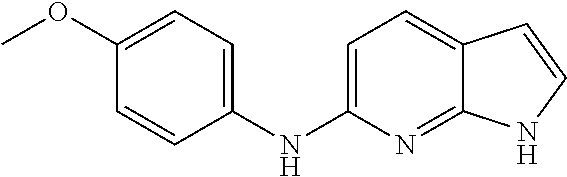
C1(OC)=CC=C(NC2=CC=C3C(=N2)NC=C3)C=C1
